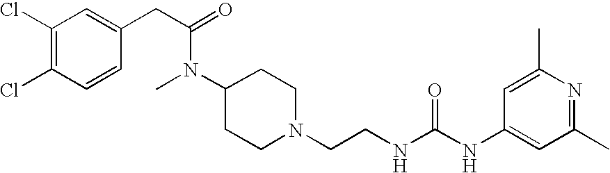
C1(Cl)=C(Cl)C=CC(CC(=O)N(C)C2CCN(CCNC(NC3=CC(C)=NC(C)=C3)=O)CC2)=C1
